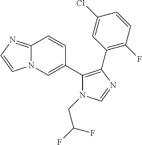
N12C(=NC=C1)C=CC(C1=C(C3=C(F)C=CC(Cl)=C3)N=CN1CC(F)F)=C2
